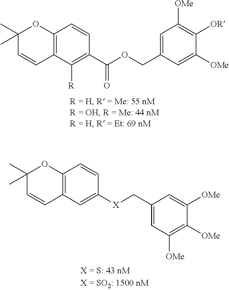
C12=C(C([R])=C(C(OCC3=CC([OMe])=C([OR])C([OMe])=C3)=O)C=C1)C=CC(C)(C)O2.C12=C(C=C([X]CC3=CC([OMe])=C([OMe])C([OMe])=C3)C=C1)C=CC(C)(C)O2
